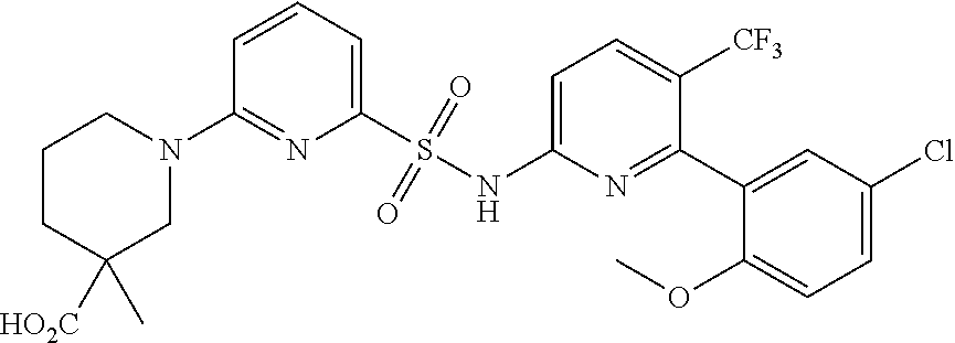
C1CC([HO2C])(C)CN(C2=NC(S(NC3=CC=C([CF3])C(C4=CC(Cl)=CC=C4OC)=N3)(=O)=O)=CC=C2)C1
